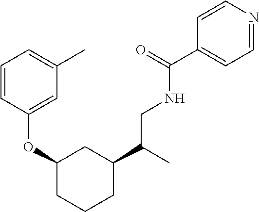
C1(OC2=CC(C)=CC=C2)CCCC(C(C)CNC(C2=CC=NC=C2)=O)C1
